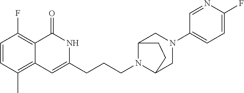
C1=CC(C)=C2C(=C1F)C(=O)NC(CCCN1C3CN(C4=CC=C(F)N=C4)CC1CC3)=C2
